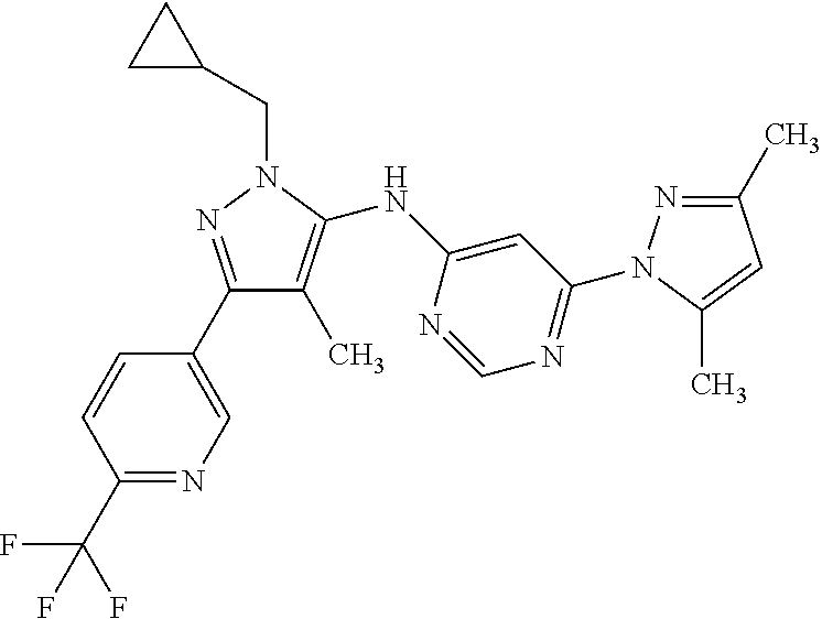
C1(C2=CN=C(C(F)(F)F)C=C2)=NN(CC2CC2)C(NC2=CC(N3N=C(C)C=C3C)=NC=N2)=C1C
